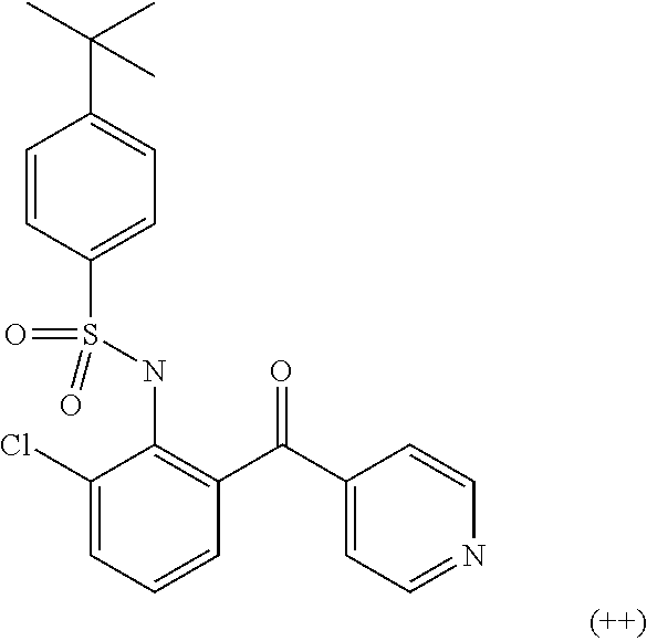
C1=CC(S(NC2=C(C(C3=CC=NC=C3)=O)C=CC=C2Cl)(=O)=O)=CC=C1C(C)(C)C
